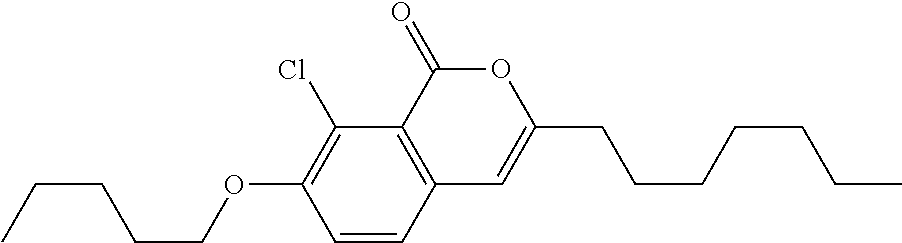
C1=CC2=C(C(Cl)=C1OCCCCC)C(=O)OC(CCCCCCC)=C2
